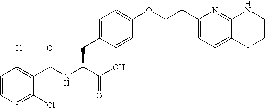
C1=CC=C(Cl)C(C(NC(C(O)=O)CC2=CC=C(OCCC3=CC=C4C(=N3)NCCC4)C=C2)=O)=C1Cl
